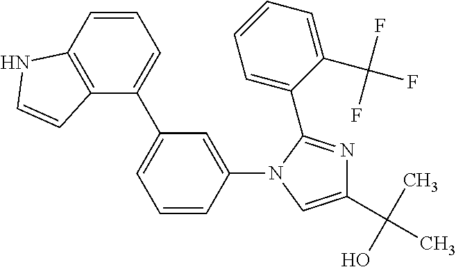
C12=C(C=CC=C1C1=CC=CC(N3C=C(C(C)(O)C)N=C3C3=CC=CC=C3C(F)(F)F)=C1)NC=C2
